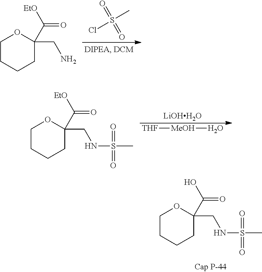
C1CCCC(C(O)=O)(CNS(C)(=O)=O)O1.C1CCCC(C([EtO])=O)(CN)O1.ClS(C)(=O)=O.C1CCCC(C([EtO])=O)(CNS(C)(=O)=O)O1.[LiOHH2O].[THF][MeOH]O
